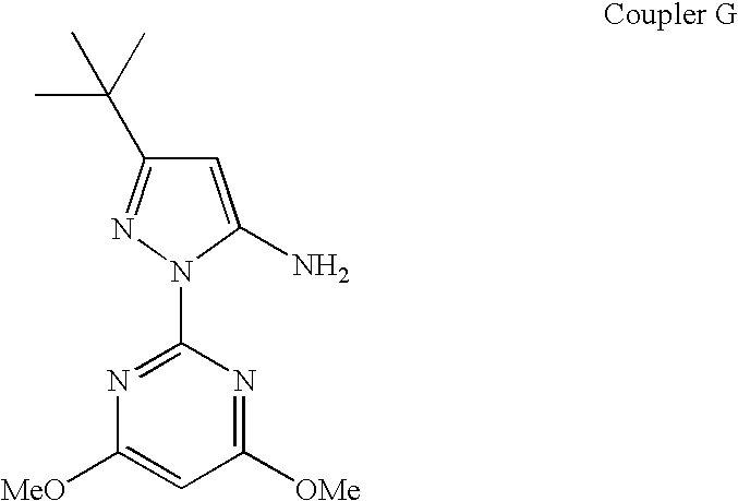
C1(N2C(N)=CC(C(C)(C)C)=N2)=NC([MeO])=CC([OMe])=N1
